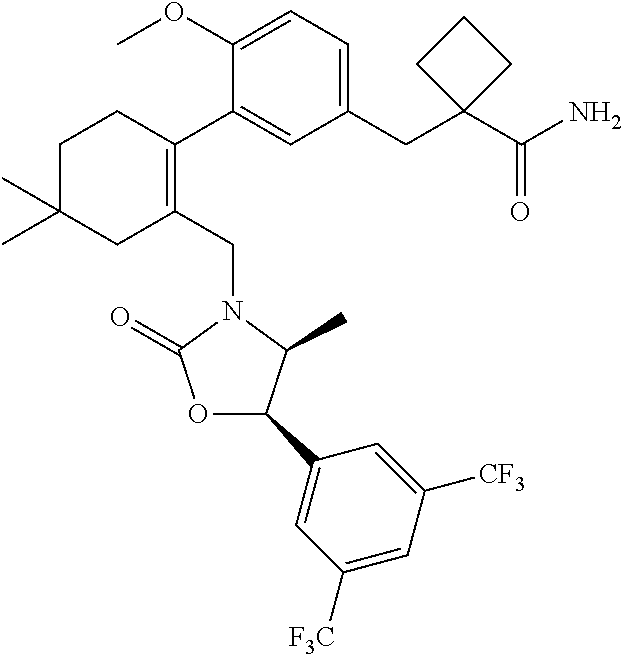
C1(OC)=CC=C(CC2(C(N)=O)CCC2)C=C1C1=C(CN2C(=O)OC(C3=CC([F3C])=CC([CF3])=C3)C2C)CC(C)(C)CC1
